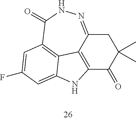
C12=C3C(=NNC(=O)C4=C3C(=CC(F)=C4)N1)CC(C)(C)C2=O
